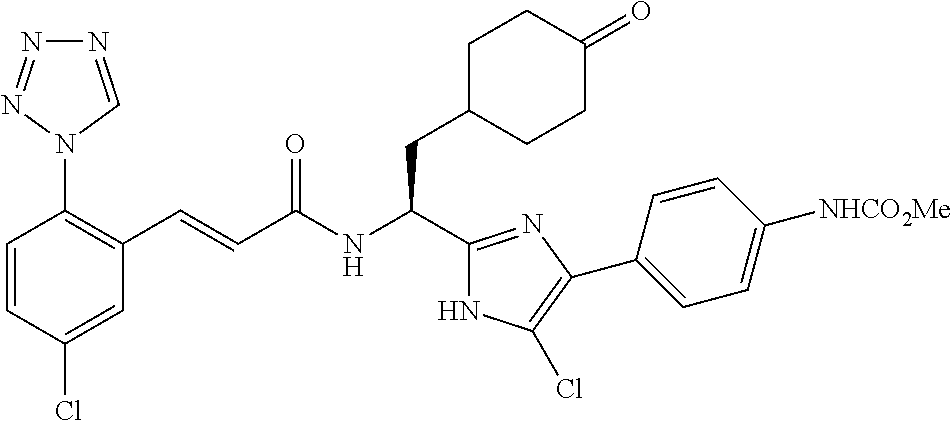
C(NC(CC1CCC(=O)CC1)C1=NC(C2=CC=C([NHCO2Me])C=C2)=C(Cl)N1)(=O)C=CC1=C(N2N=NN=C2)C=CC(Cl)=C1
